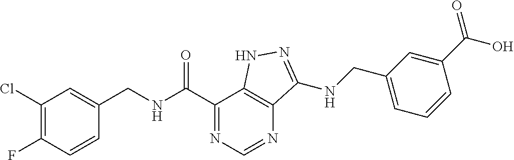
C1(Cl)=C(F)C=CC(CNC(=O)C2=NC=NC3=C2NN=C3NCC2=CC=CC(C(O)=O)=C2)=C1
